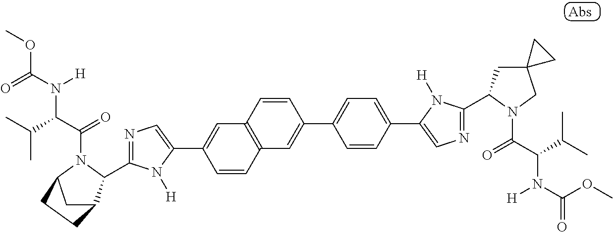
C1=CC2=C(C=C1C1=CN=C(C3C4CC(N3C(C(C(C)C)N(C(=O)OC)[H])=O)CC4)N1[H])C=CC(C1=CC=C(C3=CN=C(C4CC5(CN4C(=O)C(C(C)C)N(C(OC)=O)[H])CC5)N3[H])C=C1)=C2
